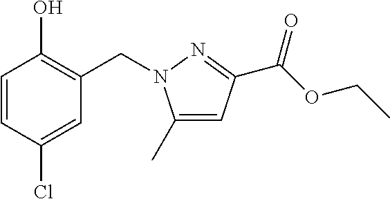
C1=CC(Cl)=CC(CN2C(C)=CC(C(OCC)=O)=N2)=C1O
